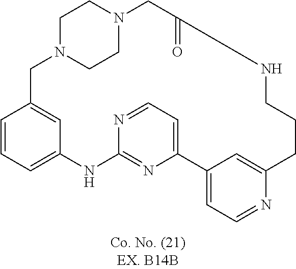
N1=CC=C2N=C1NC1=CC=CC(=C1)CN1CCN(CC1)CC(=O)NCCCC1=CC2=CC=N1
